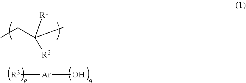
[R2]([Ar](O)[R3])C([R1])(C)CC
